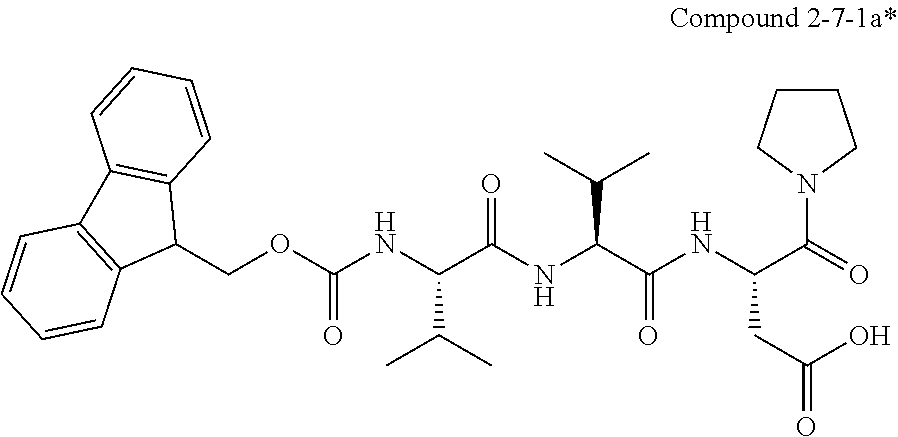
C1(COC(NC(C(NC(C(NC(C(=O)N2CCCC2)CC(O)=O)=O)C(C)C)=O)C(C)C)=O)C2=C(C3=C1C=CC=C3)C=CC=C2
